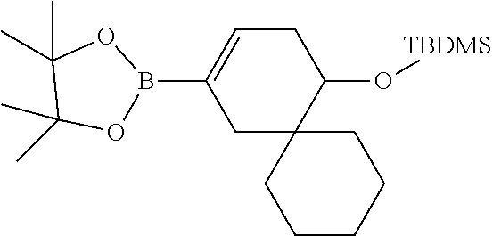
C1C2(C(O[TBDMS])CC=C1B1OC(C)(C)C(C)(C)O1)CCCCC2
